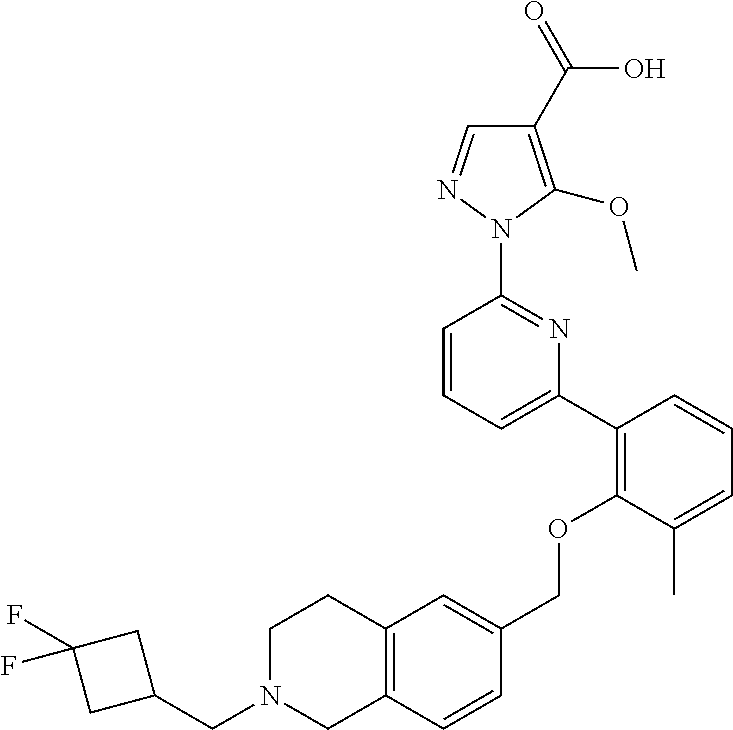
C1(C2=C(OCC3=CC4=C(C=C3)CN(CC3CC(F)(F)C3)CC4)C(C)=CC=C2)=CC=CC(N2N=CC(C(=O)O)=C2OC)=N1
